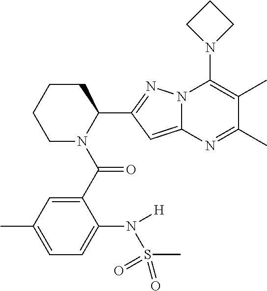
C1CCCN(C(C2=CC(C)=CC=C2N([H])S(=O)(=O)C)=O)C1C1=NN2C(=C1)N=C(C)C(C)=C2N1CCC1
